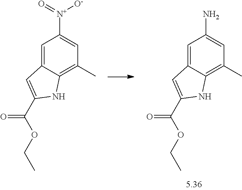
C1=C2C(=C(C)C=C1[N+]([O-])=O)NC(C(=O)OCC)=C2.C1=C2C(=C(C)C=C1N)NC(C(=O)OCC)=C2
